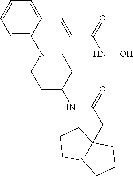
C1=C(N2CCC(NC(CC34N(CCC3)CCC4)=O)CC2)C(C=CC(NO)=O)=CC=C1
